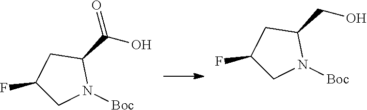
C1(F)CN([Boc])C(C(=O)O)C1.C1(F)CN([Boc])C(CO)C1
